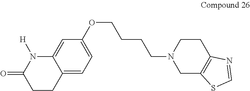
C1CC2=CC=C(OCCCCN3CC4=C(CC3)N=CS4)C=C2N([H])C1=O
